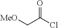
[MeO]CC(Cl)=O
